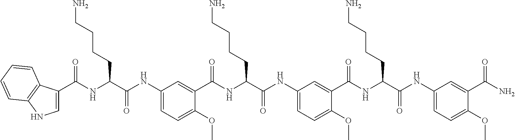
C(NC(C(NC1=CC=C(OC)C(C(NC(C(NC2=CC=C(OC)C(C(NC(C(NC3=CC=C(OC)C(C(N)=O)=C3)=O)CCCCN)=O)=C2)=O)CCCCN)=O)=C1)=O)CCCCN)(=O)C1=CNC2=C1C=CC=C2
